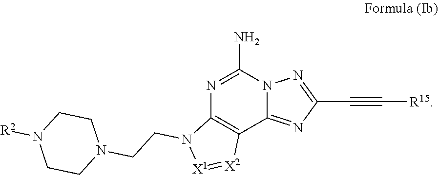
C1(N)=NC2=C(C3=NC(C#C[R15])=NN13)[X2]=[X1]N2CCN1CCN([R2])CC1
